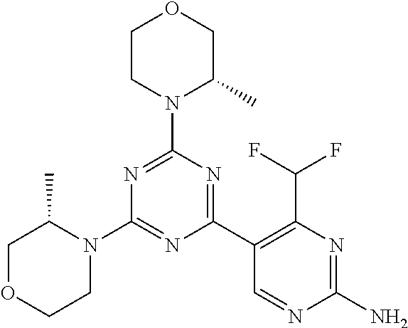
N1=C(N2C(C)COCC2)N=C(C2=C(C(F)F)N=C(N)N=C2)N=C1N1C(C)COCC1
